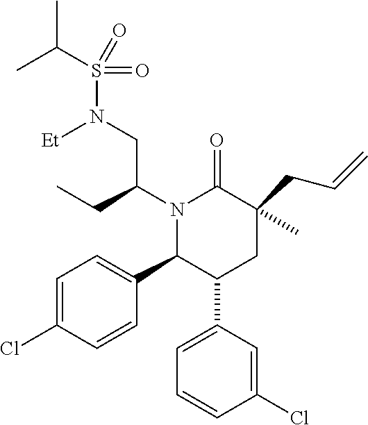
C1=C(Cl)C=CC(C2C(C3=CC=CC(Cl)=C3)CC(C)(CC=C)C(=O)N2C(CC)CN(S(=O)(C(C)C)=O)[Et])=C1
